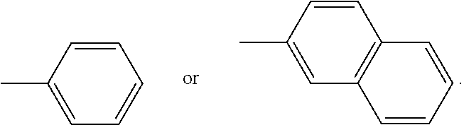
C1=CC(C)=CC=C1.C12=C(C=CC(C)=C1)C=CC=C2
